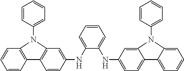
C1=CC=C(NC2=CC3=C(C=C2)C2=C(C=CC=C2)N3C2=CC=CC=C2)C(NC2=CC=C3C(=C2)N(C2=CC=CC=C2)C2=CC=CC=C32)=C1
